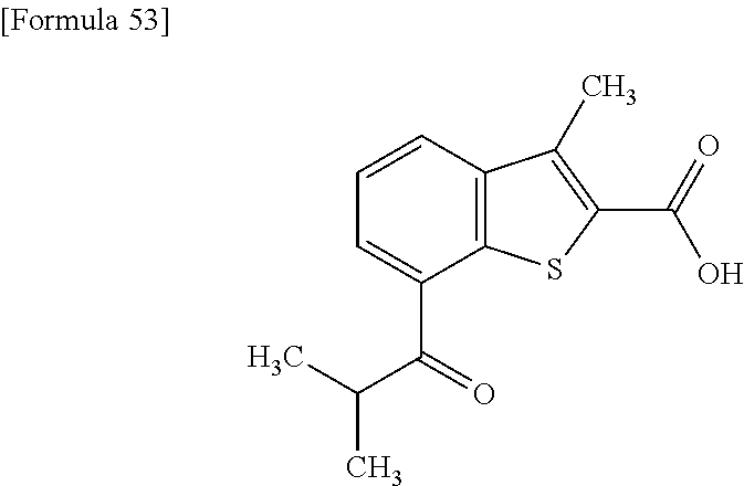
C1=C(C(C(C)C)=O)C2=C(C=C1)C(C)=C(C(=O)O)S2
